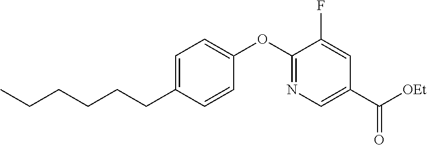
C1=C(CCCCCC)C=CC(OC2=NC=C(C([OEt])=O)C=C2F)=C1
